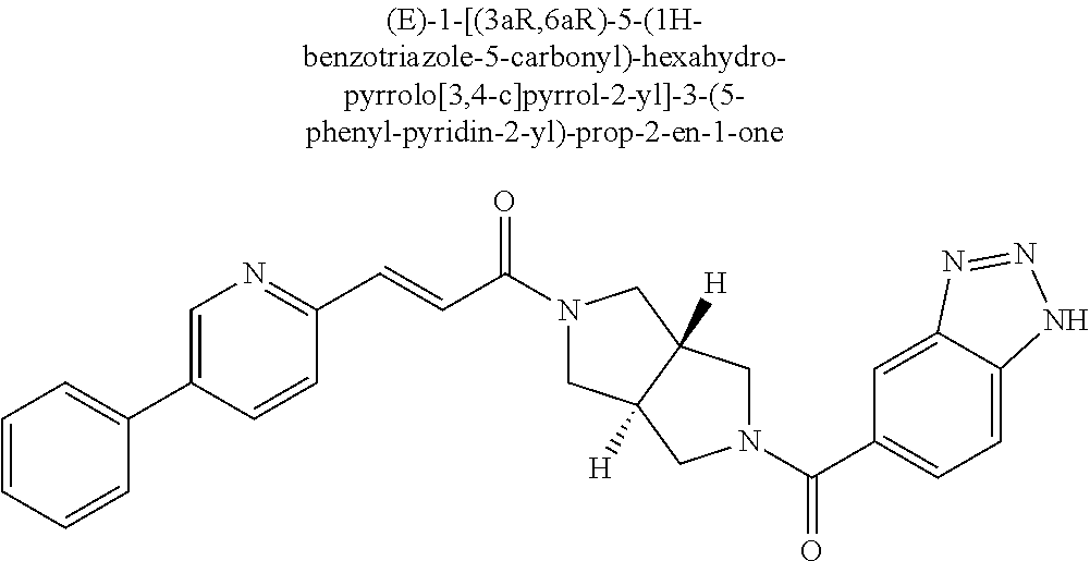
C1=CC(C2=CC=CC=C2)=CN=C1C=CC(=O)N1CC2([H])C([H])(C1)CN(C(=O)C1=CC=C3C(=C1)N=NN3)C2
